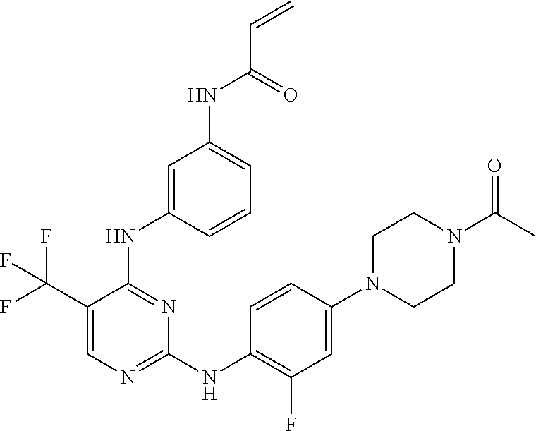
C1(C(F)(F)F)=CN=C(NC2=C(F)C=C(N3CCN(C(C)=O)CC3)C=C2)N=C1NC1=CC(NC(C=C)=O)=CC=C1
